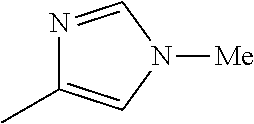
N1=CN([Me])C=C1C
